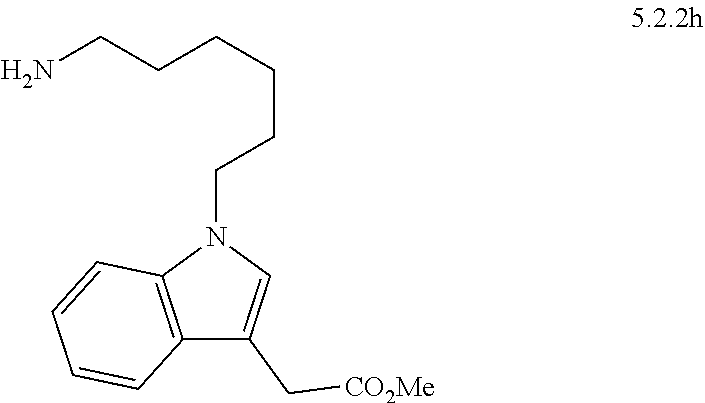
C12=C(N(CCCCCCN)C=C1C[CO2Me])C=CC=C2
